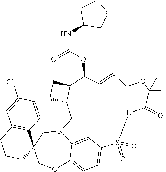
C1=CC(Cl)=CC2=C1C1(CCC2)COC2=CC=C3C=C2N(C1)CC1CCC1C(OC(=O)NC1COCC1)C=CCOC(C)(C)C(=O)NS3(=O)=O
